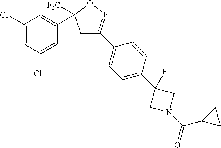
C1=C(Cl)C=C(Cl)C=C1C1([F3C])CC(C2=CC=C(C3(F)CN(C(=O)C4CC4)C3)C=C2)=NO1
